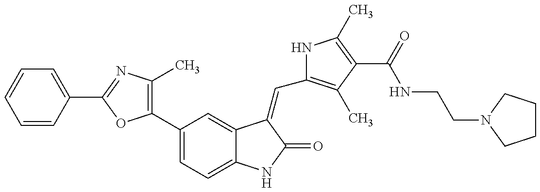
C1(C2=CC=C3C(=C2)C(=CC2=C(C)C(C(NCCN4CCCC4)=O)=C(C)N2)C(=O)N3)=C(C)N=C(C2=CC=CC=C2)O1
